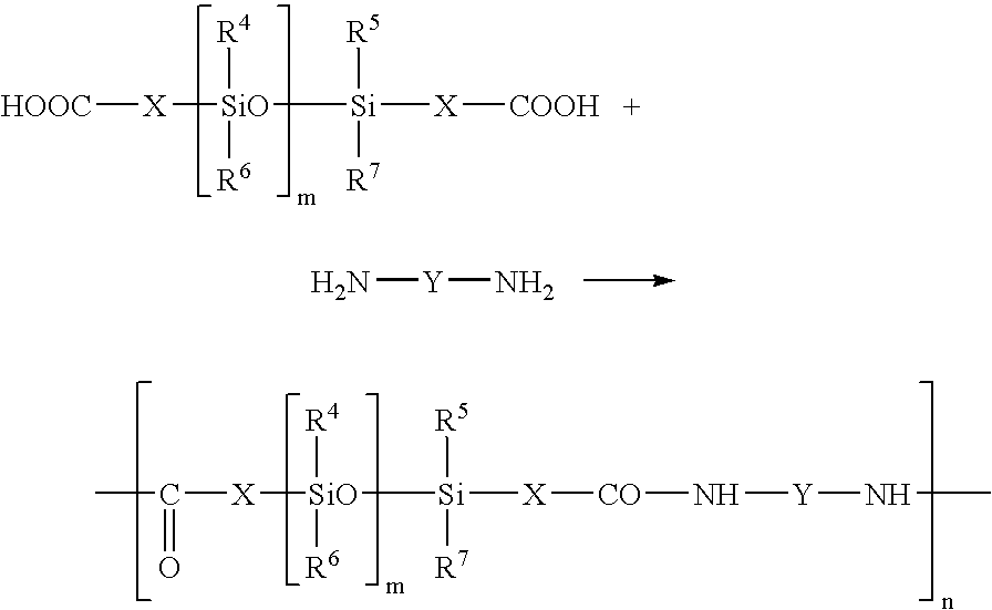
[HOOC][X][SiO]([Si]([X][COOH])([R5])[R7])([R4])[R6].N[Y]N.CC([X][SiO]([R4])([R6])[Si]([X][CO]N[Y]NC)([R5])[R7])=O
